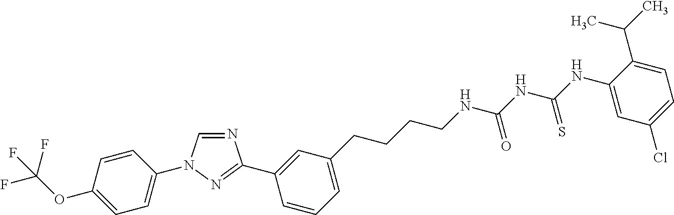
C1=C(OC(F)(F)F)C=CC(N2C=NC(C3=CC(CCCCNC(NC(NC4=CC(Cl)=CC=C4C(C)C)=S)=O)=CC=C3)=N2)=C1
